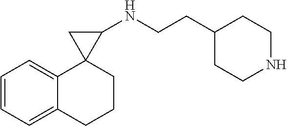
C1=CC=C2C(=C1)CCCC21C(NCCC2CCNCC2)C1
